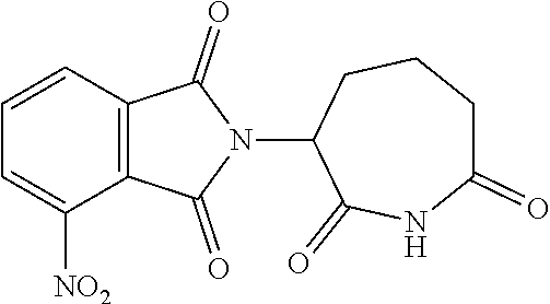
C12=C(C=CC=C1[NO2])C(=O)N(C1C(=O)NC(=O)CCC1)C2=O
